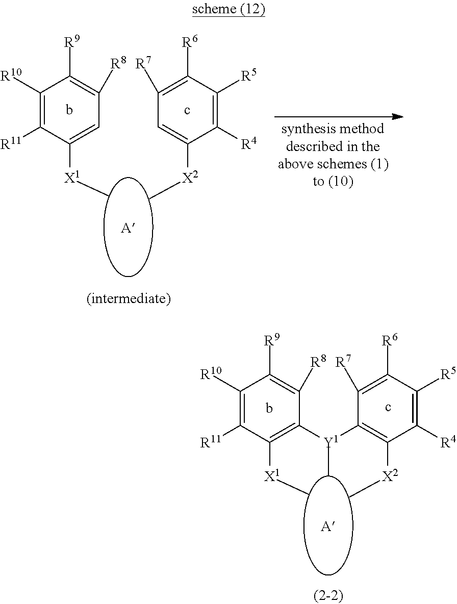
C1([X1]C)=C([Y1](C)C2=C([X2]C)C([R4])=C([R5])C([R6])=C2[R7])C([R8])=C([R9])C([R10])=C1[R11].C1([X1]C)=CC([R8])=C([R9])C([R10])=C1[R11].C1([X2]C)=CC([R7])=C([R6])C([R5])=C1[R4]
